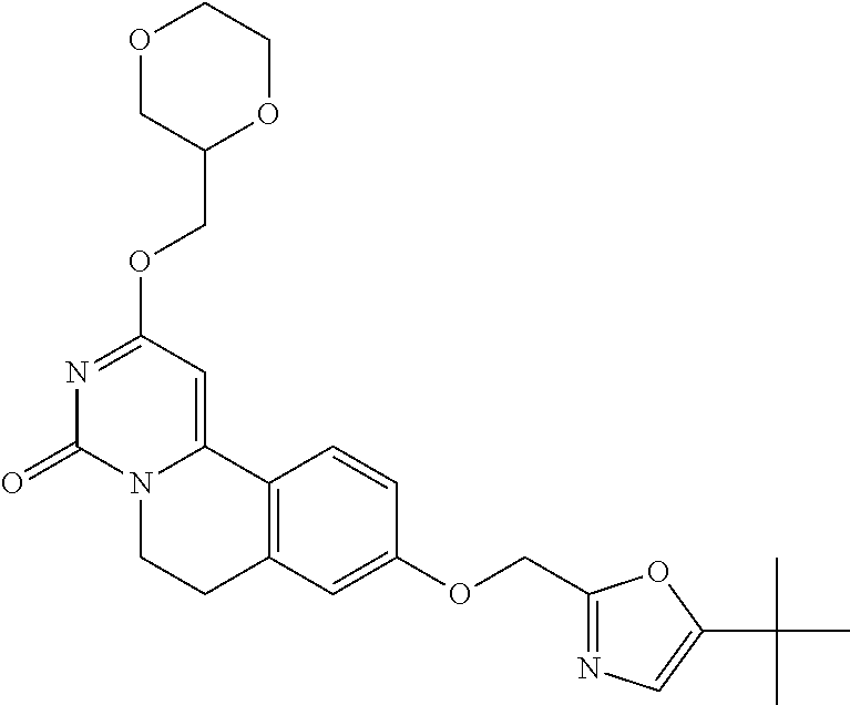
O1CC(COC2=NC(=O)N3C(=C2)C2=C(CC3)C=C(OCC3=NC=C(C(C)(C)C)O3)C=C2)OCC1
